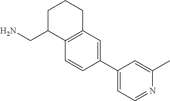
C1=CC(C2=CC=NC(C)=C2)=CC2=C1C(CN)CCC2
